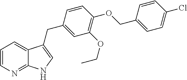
C1=CN=C2C(=C1)C(CC1=CC(OCC)=C(OCC3=CC=C(Cl)C=C3)C=C1)=CN2
